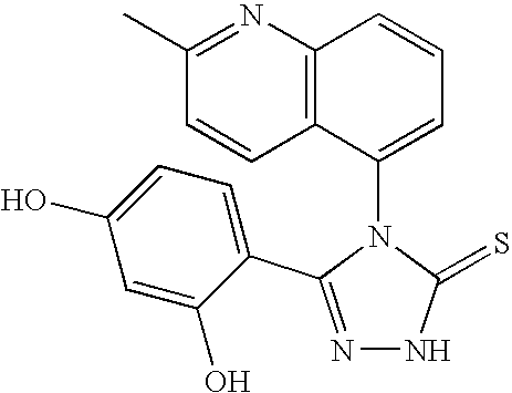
N1=C(C2=CC=C(O)C=C2O)N(C2=CC=CC3=C2C=CC(C)=N3)C(=S)N1
